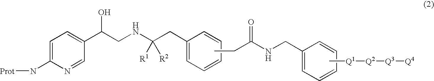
C1=C(N[Prot])N=CC(C(O)CNC(CC2=CC=CC=C2)([R1])[R2])=C1.CCC(NCC1=CC=CC=C1)=O.C[Q1][Q2][Q3][Q4]
